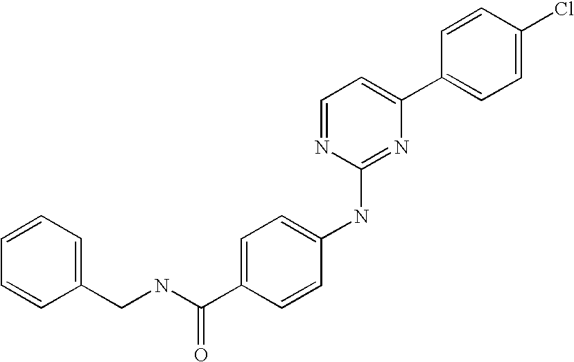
C1=CC(C2=CC=NC(NC3=CC=C(C(NCC4=CC=CC=C4)=O)C=C3)=N2)=CC=C1Cl
